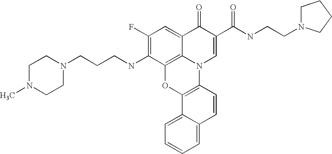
C1(F)=C(NCCCN2CCN(C)CC2)C2=C3C(=C1)C(=O)C(C(NCCN1CCCC1)=O)=CN3C1=C(O2)C2=CC=CC=C2C=C1
